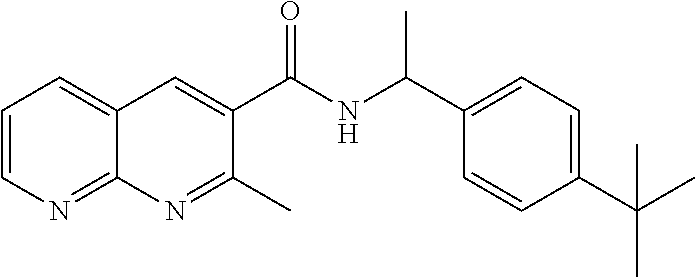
C1=CN=C2C(=C1)C=C(C(NC(C1=CC=C(C(C)(C)C)C=C1)C)=O)C(C)=N2
